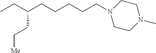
CCC(CCCCCN1CCN(C)CC1)CC[Me]
